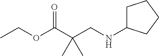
N(CC(C(OCC)=O)(C)C)C1CCCC1
